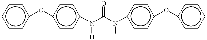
c1ccc(Oc2ccc(N(C(N(c3ccc(Oc4ccccc4)cc3)[H])=O)[H])cc2)cc1
